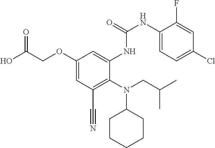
OC(COC1=CC(C#N)=C(N(CC(C)C)C2CCCCC2)C(NC(=O)NC2=CC=C(Cl)C=C2F)=C1)=O
